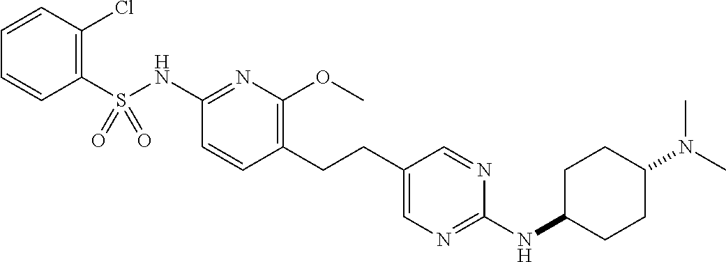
C1(S(NC2=NC(OC)=C(CCC3=CN=C(NC4CCC(N(C)C)CC4)N=C3)C=C2)(=O)=O)=C(Cl)C=CC=C1
